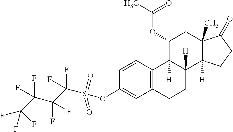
C12=C(C=CC(OS(=O)(=O)C(F)(C(F)(C(F)(C(F)(F)F)F)F)F)=C1)C1([H])C([H])(CC2)C2([H])C(C)(CC1OC(C)=O)C(=O)CC2
